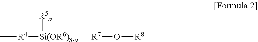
C[R4][Si(OR6)3-a][R5a].[R7]O[R8]
